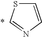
C1=NC=CS1
